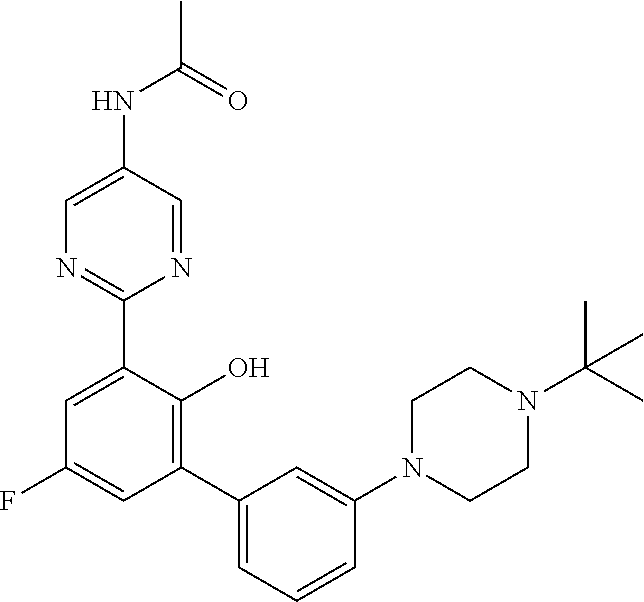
C1(F)=CC(C2=CC=CC(N3CCN(C(C)(C)C)CC3)=C2)=C(O)C(C2=NC=C(NC(=O)C)C=N2)=C1
